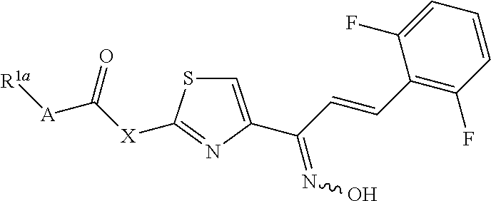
C1=C(C(C=CC2=C(F)C=CC=C2F)=NO)N=C([X]C([A][R1a])=O)S1
